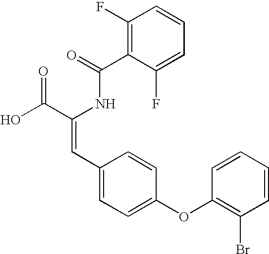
C1(F)=C(C(=O)NC(C(O)=O)=CC2=CC=C(OC3=C(Br)C=CC=C3)C=C2)C(F)=CC=C1
